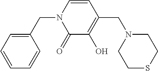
C1(CN2C(=O)C(O)=C(CN3CCSCC3)C=C2)=CC=CC=C1
